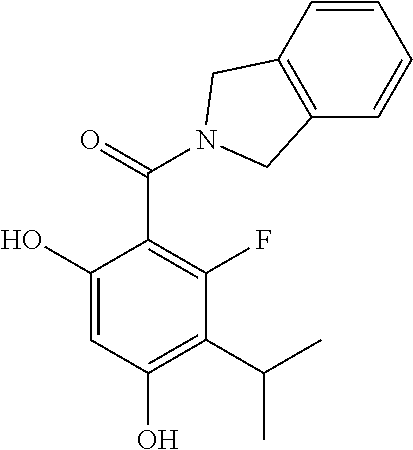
C1(O)=CC(O)=C(C(C)C)C(F)=C1C(=O)N1CC2=C(C=CC=C2)C1
